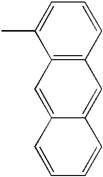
C1=C(C)C2=C(C=C1)C=C1C(=C2)C=CC=C1
